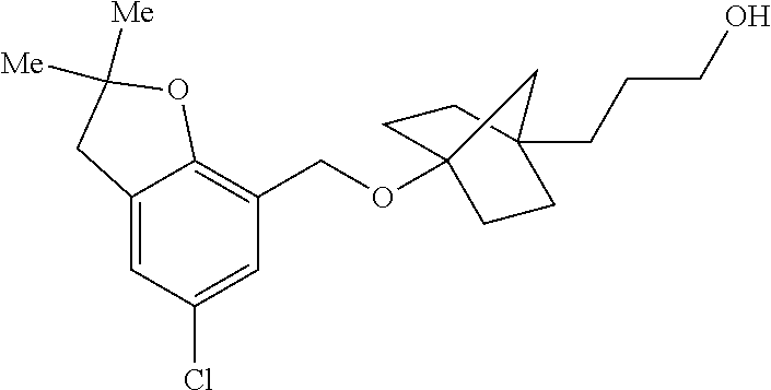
C12=CC(Cl)=CC(COC34CCC(CCCO)(CC3)C4)=C1OC([Me])([Me])C2
